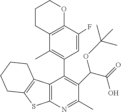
C12=C(N=C(C)C(C(C(=O)O)OC(C)(C)C)=C1C1=C(C)C3=C(C(F)=C1)OCCC3)SC1=C2CCCC1
